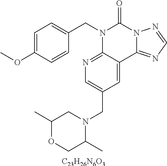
[C23H26N6O3].C1=C(OC)C=CC(CN2C3=NC=C(CN4C(C)COC(C)C4)C=C3C3=NC=NN3C2=O)=C1
